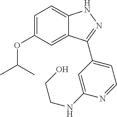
C1=C(OC(C)C)C=C2C(=C1)NN=C2C1=CC=NC(NCCO)=C1
